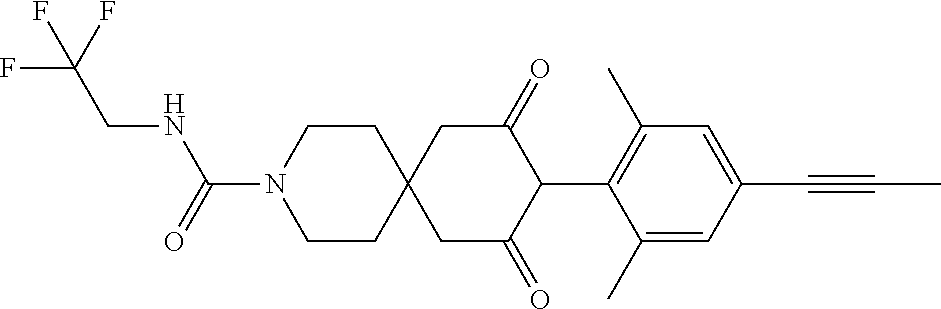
C1CN(C(=O)NCC(F)(F)F)CCC12CC(=O)C(C1=C(C)C=C(C#CC)C=C1C)C(=O)C2
